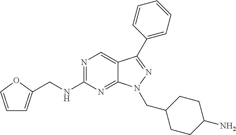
N1=C(NCC2=CC=CO2)N=C2C(=C1)C(C1=CC=CC=C1)=NN2CC1CCC(N)CC1
